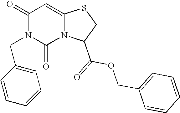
C1(=O)N(CC2=CC=CC=C2)C(=O)N2C(=C1)SCC2C(=O)OCC1=CC=CC=C1
